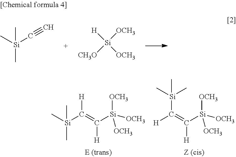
C[Si](C(=C([H])[Si]([OCH3])([OCH3])[OCH3])[H])(C)C.C[Si](C(=C([H])[Si]([OCH3])([OCH3])[OCH3])[H])(C)C.C[Si](C#C)(C)C.[H][Si]([OCH3])([OCH3])[CH3O]
